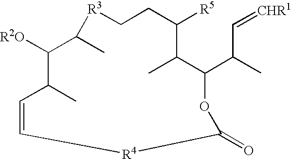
C1=CC(C)C([R2O])C(C)[R3]CCC([R5])C(C)C(C(C)C=[CHR1])OC(=O)[R4]1
